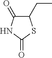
C1(CC)C(=O)NC(=O)S1
